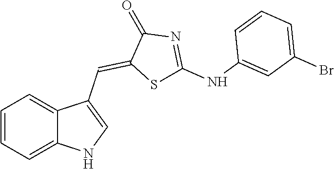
C1=CC=C2C(=C1)C(C=C1SC(NC3=CC(Br)=CC=C3)=NC1=O)=CN2
